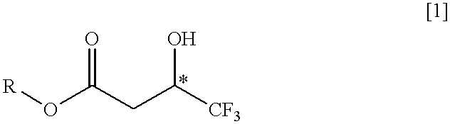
[R]OC(CC(O)[CF3])=O
